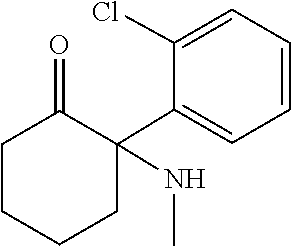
N(C)C1(C2=CC=CC=C2Cl)CCCCC1=O
